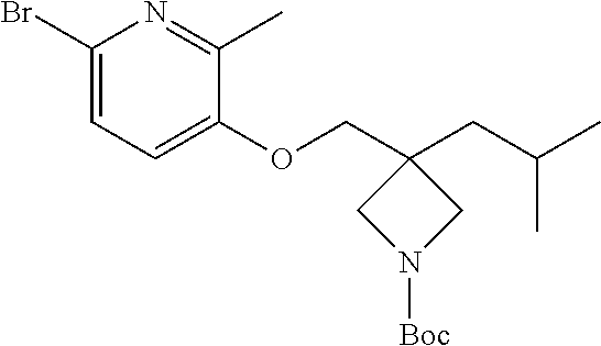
C1(OCC2(CC(C)C)CN([Boc])C2)=CC=C(Br)N=C1C
